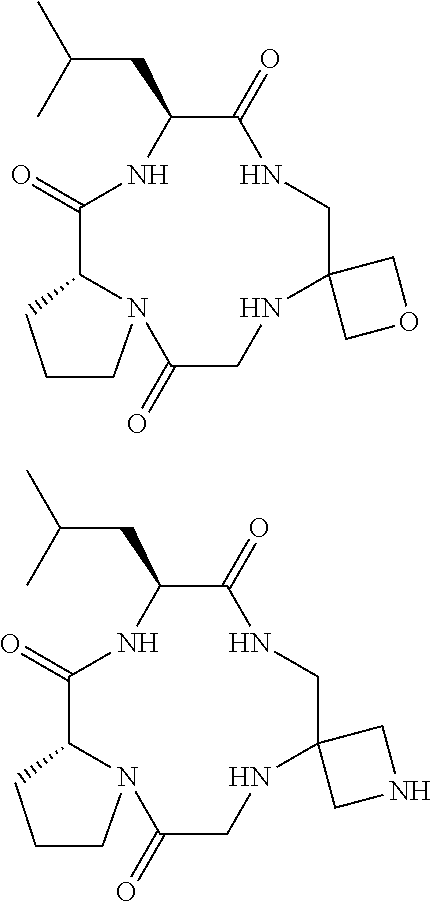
O=C1NC(CC(C)C)C(=O)NCC2(NCC(=O)N3CCCC13)COC2.O=C1NC(CC(C)C)C(=O)NCC2(NCC(=O)N3CCCC13)CNC2
